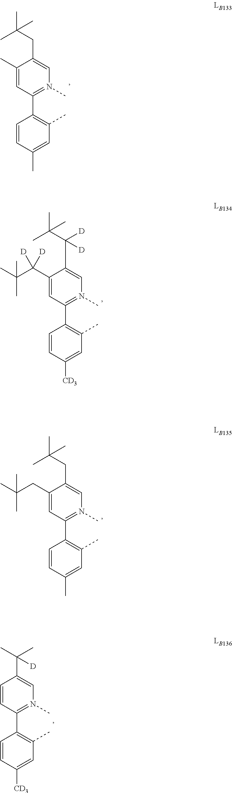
C1=CC(C)=CC(C)=C1C1=N(C)C=C(CC(C)(C)C)C(C)=C1.C1=CC([CD3])=CC(C)=C1C1=N(C)C=C(C([D])([D])C(C)(C)C)C(C(C(C)(C)C)([D])[D])=C1.C1=CC(C)=CC(C)=C1C1=N(C)C=C(CC(C)(C)C)C(CC(C)(C)C)=C1.C1=CC([CD3])=CC(C)=C1C1=N(C)C=C(C(C)(C)[D])C=C1
